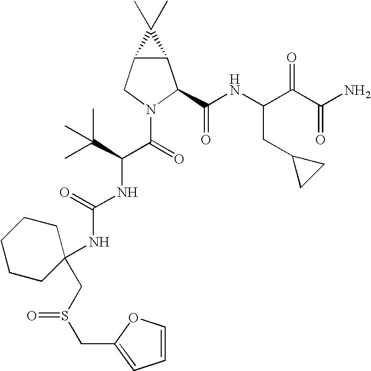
C12C(CN(C(C(NC(=O)NC3(CS(CC4=CC=CO4)=O)CCCCC3)C(C)(C)C)=O)C1C(NC(C(C(N)=O)=O)CC1CC1)=O)C2(C)C
